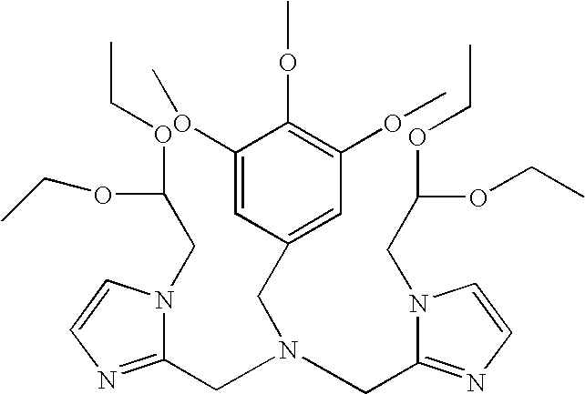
C1(OC)=CC(CN(CC2=NC=CN2CC(OCC)OCC)CC2=NC=CN2CC(OCC)OCC)=CC(OC)=C1OC
